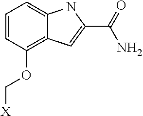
C([X])OC1=C2C(=CC=C1)NC(C(=O)N)=C2
